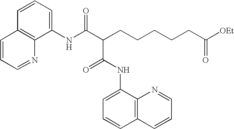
C1(NC(C(CCCCCC([OEt])=O)C(NC2=CC=CC3=C2N=CC=C3)=O)=O)=CC=CC2=C1N=CC=C2
